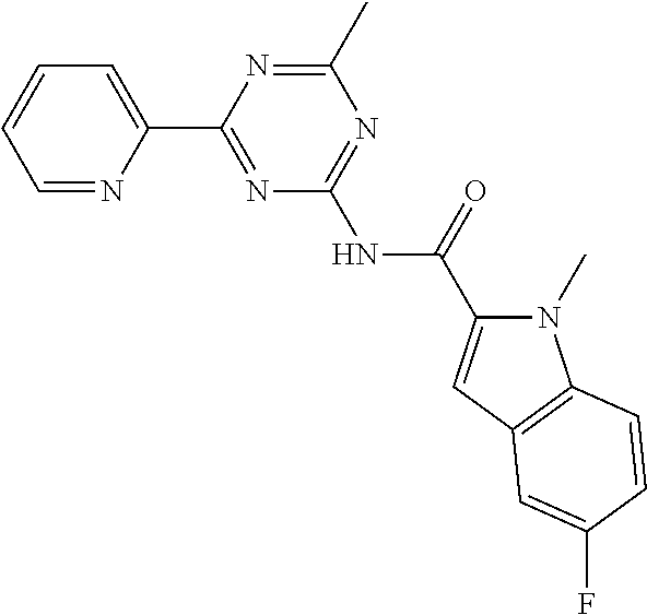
C1=NC(C2=NC(NC(=O)C3=CC4=C(N3C)C=CC(F)=C4)=NC(C)=N2)=CC=C1
